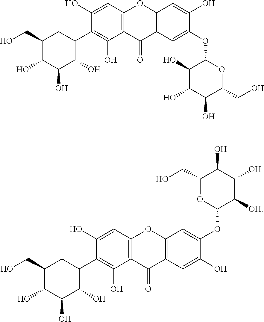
C1(CO)C(O)C(O)C(O)C(C2=C(O)C3=C(C=C2O)OC2=C(C3=O)C=C(OC3C(O)C(O)C(O)C(CO)O3)C(O)=C2)C1.C1(CO)C(O)C(O)C(O)C(C2=C(O)C3=C(C=C2O)OC2=C(C3=O)C=C(O)C(OC3C([OH])C(O)C(O)C(CO)O3)=C2)C1
